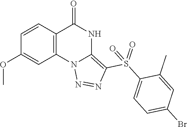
C1(OC)=CC2=C(C=C1)C(=O)NC1=C(S(C3=CC=C(Br)C=C3C)(=O)=O)N=NN21
